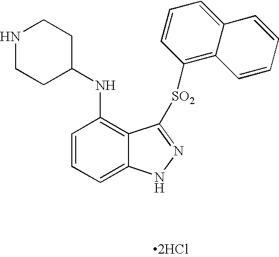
[2HCl].C1=CC(NC2CCNCC2)=C2C(=C1)NN=C2[SO2]C1=C2C(=CC=C1)C=CC=C2
